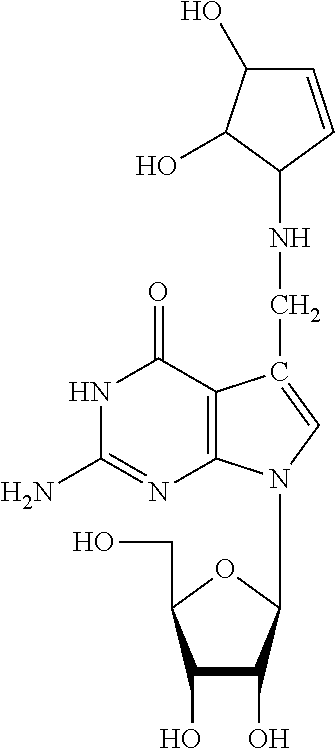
C1(O)C(O)C(N2C3=C(C(CNC4C=CC(O)C4O)=C2)C(=O)NC(N)=N3)OC1CO
